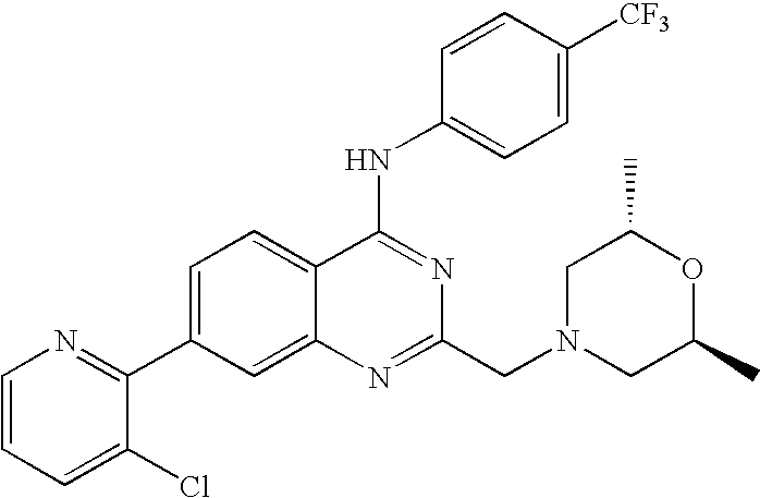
C1=CC=C(Cl)C(C2=CC=C3C(=C2)N=C(CN2CC(C)OC(C)C2)N=C3NC2=CC=C([CF3])C=C2)=N1
